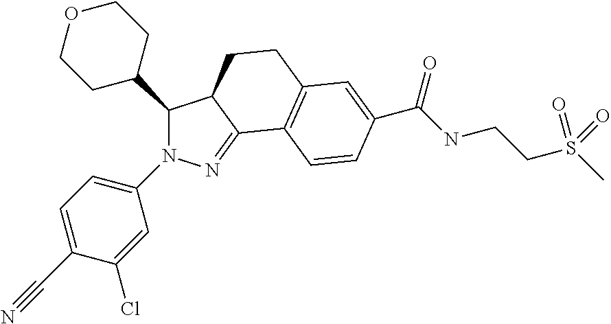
C1(C2CCOCC2)N(C2=CC=C(C#N)C(Cl)=C2)N=C2C1CCC1=C2C=CC(C(NCCS(C)(=O)=O)=O)=C1
